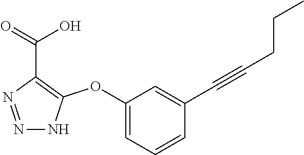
N1=NC(C(=O)O)=C(OC2=CC=CC(C#CCCC)=C2)N1
